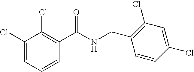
C1(C(NCC2=C(Cl)C=C(Cl)C=C2)=O)=C(Cl)C(Cl)=CC=C1
